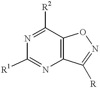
C1([R2])=NC([R1])=NC2=C1ON=C2[R]
